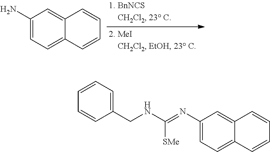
C1(N)=CC=C2C(=C1)C=CC=C2.C1(N=C(NCC2=CC=CC=C2)[SMe])=CC=C2C(=C1)C=CC=C2
